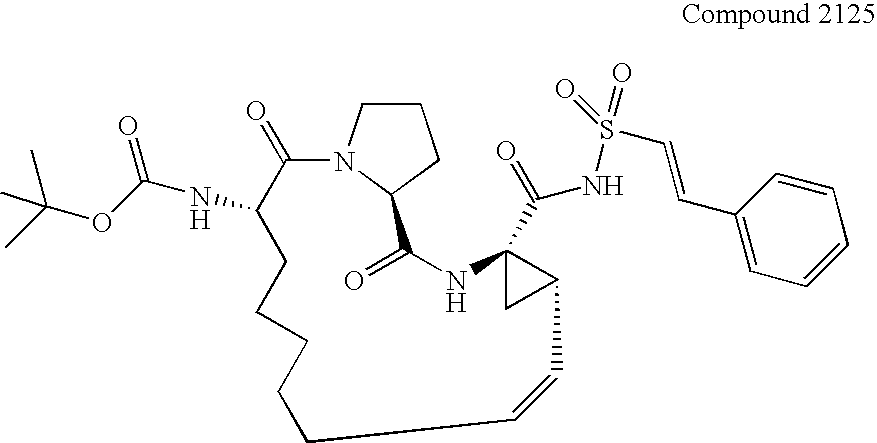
N12C(=O)C(NC(OC(C)(C)C)=O)CCCCCC=CC3C(C(NS(=O)(=O)C=CC4=CC=CC=C4)=O)(C3)NC(=O)C1CCC2
